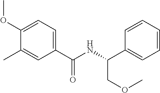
C1=C(C(NC(C2=CC=CC=C2)COC)=O)C=C(C)C(OC)=C1
